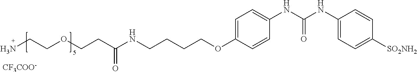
[CF3COO-].C(OCCC(NCCCCOC1=CC=C(NC(NC2=CC=C([SO2NH2])C=C2)=O)C=C1)=O)CN
